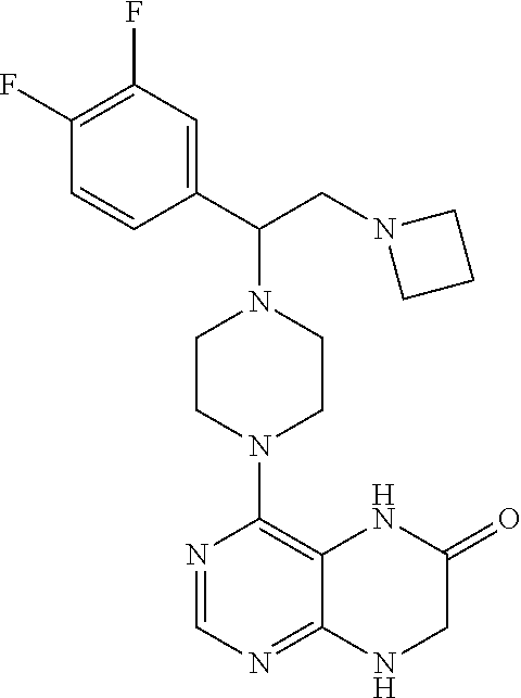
C1(C(CN2CCC2)N2CCN(C3=C4C(=NC=N3)NCC(=O)N4)CC2)=CC(F)=C(F)C=C1
